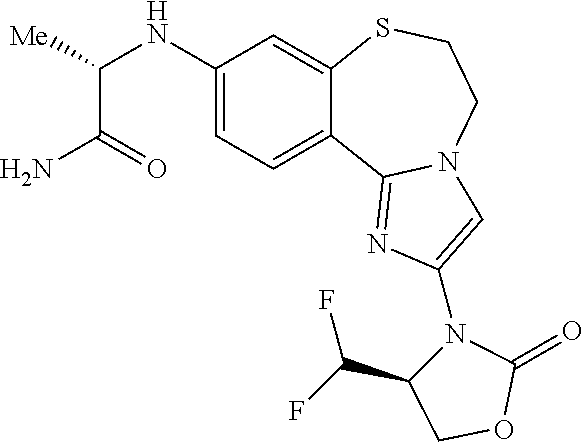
NC(C([Me])NC1=CC=C2C(=C1)SCCN1C2=NC(N2C(C(F)F)COC2=O)=C1)=O
